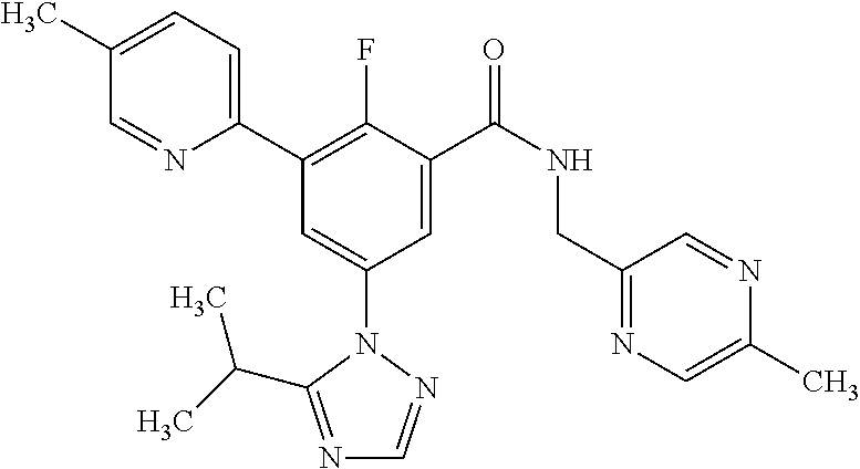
C1(C2=C(F)C(C(NCC3=NC=C(C)N=C3)=O)=CC(N3N=CN=C3C(C)C)=C2)=CC=C(C)C=N1
